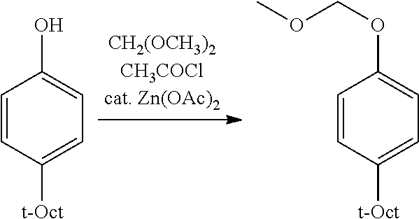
C1=CC([t-Oct])=CC=C1O.C1=CC([t-Oct])=CC=C1OCOC
